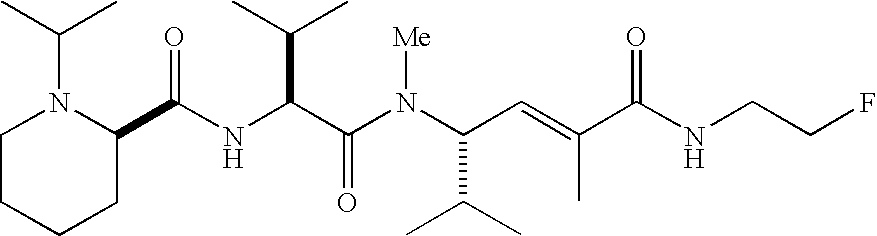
N(C(C(N(C(C(C)C)C=C(C)C(NCCF)=O)[Me])=O)C(C)C)C(C1N(C(C)C)CCCC1)=O
